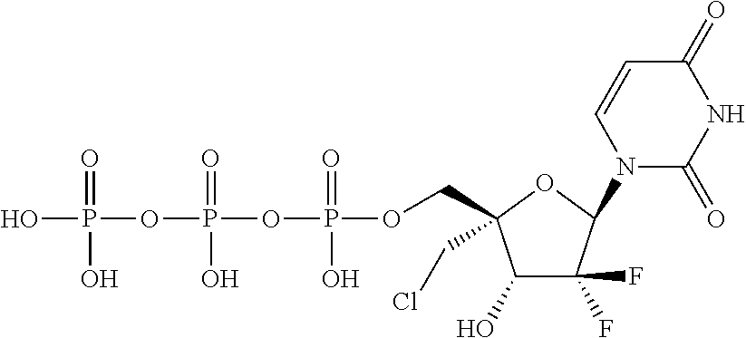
C1(O)C(F)(F)C(N2C(=O)NC(=O)C=C2)OC1(COP(OP(OP(O)(=O)O)(=O)O)(=O)O)CCl
